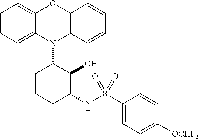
N1(C2CCCC(NS(C3=CC=C([OCHF2])C=C3)(=O)=O)C2O)C2=C(C=CC=C2)OC2=CC=CC=C12
